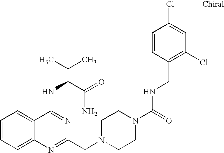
C1=CC=C2C(=C1)C(NC(C(N)=O)C(C)C)=NC(CN1CCN(C(=O)NCC3=C(Cl)C=C(Cl)C=C3)CC1)=N2
